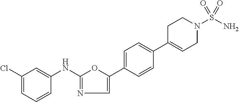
C1(Cl)=CC=CC(NC2=NC=C(C3=CC=C(C4=CCN(S(N)(=O)=O)CC4)C=C3)O2)=C1
